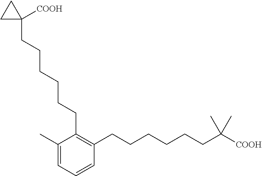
C1=C(C)C(CCCCCCC2([COOH])CC2)=C(CCCCCCC(C)(C)[COOH])C=C1
